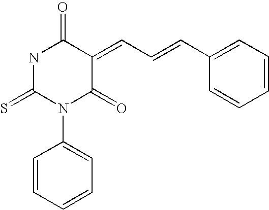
S=C1N(C2=CC=CC=C2)C(=O)C(=CC=CC2=CC=CC=C2)C(=O)N1
